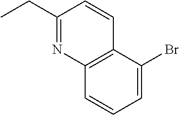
C1(CC)=NC2=C(C=C1)C(Br)=CC=C2
